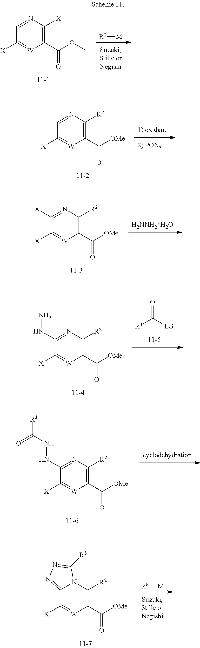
C1([X])=[W]C(C(OC)=O)=C([X])N=C1.[R2][M].C1([X])=[W]C(C([OMe])=O)=C([R2])N=C1.C1([X])=[W]C(C([OMe])=O)=C([R2])N=C1[X].O=C([LG])[R3].C1([X])=[W]C(C([OMe])=O)=C([R2])N=C1NN.C1([X])=[W]C(C([OMe])=O)=C([R2])N=C1NNC([R3])=O.[R6][M].C1([X])=[W]C(C([OMe])=O)=C([R2])N2C1=NN=C2[R3]
